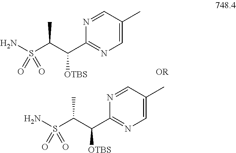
N1=CC(C)=CN=C1C(C(S(N)(=O)=O)C)[OTBS].N1=CC(C)=CN=C1C(C(S(N)(=O)=O)C)[OTBS]
